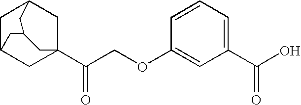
C1C2CC3(C(COC4=CC(C(O)=O)=CC=C4)=O)CC1CC(C2)C3
